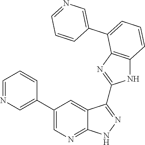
C1=C(C2=CC=CC3=C2N=C(C2=NNC4=NC=C(C5=CN=CC=C5)C=C42)N3)C=CC=N1
